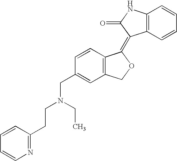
C1=CC(CN(CCC2=NC=CC=C2)CC)=CC2=C1C(=C1C3=C(C=CC=C3)NC1=O)OC2
